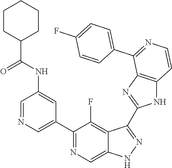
C1=NC=C(C2=NC=C3C(=C2F)C(C2=NC4=C(N2)C=CN=C4C2=CC=C(F)C=C2)=NN3)C=C1NC(C1CCCCC1)=O
